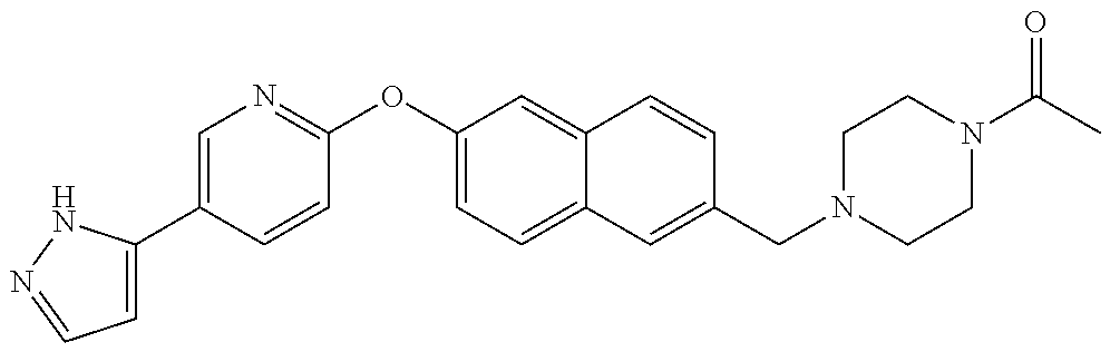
C1=C(C2=CN=C(OC3=CC=C4C(=C3)C=CC(CN3CCN(C(C)=O)CC3)=C4)C=C2)NN=C1
